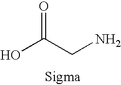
OC(CN)=O
